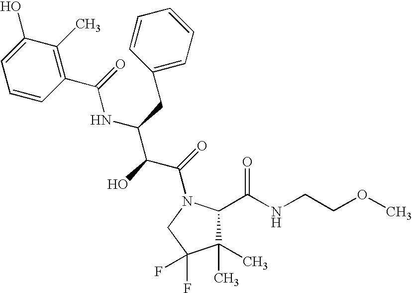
C1(C)(C)C(C(NCCOC)=O)N(C(=O)C(C(NC(C2=C(C)C(O)=CC=C2)=O)CC2=CC=CC=C2)O)CC1(F)F
